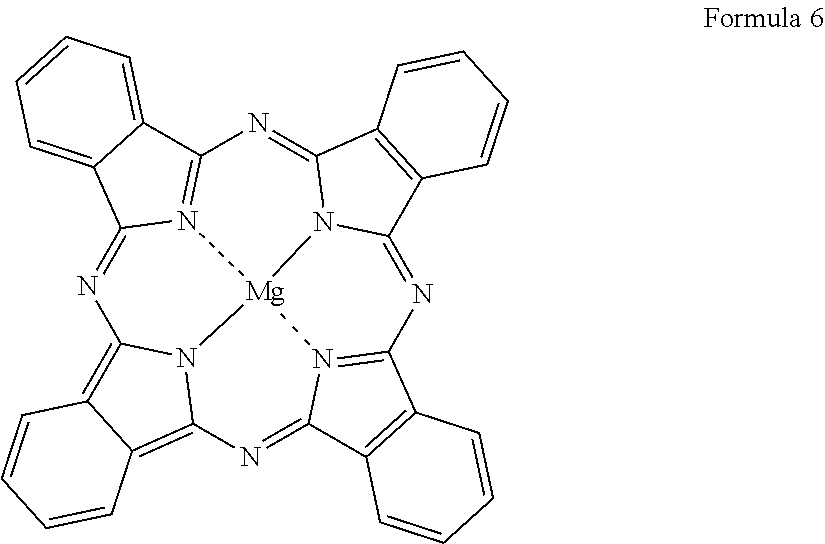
N1=C2N3=C(C4=CC=CC=C24)N=C2N4C(=NC5=N6C(=NC7=C8C(=C1N7[Mg]346)C=CC=C8)C1=C5C=CC=C1)C1=C2C=CC=C1
